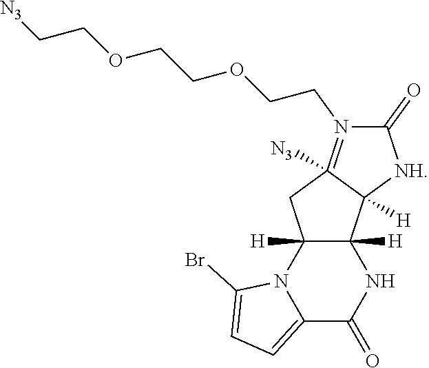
C12=CC=C(Br)N1C1([H])C([H])(NC2=O)C2([H])C([N3])(=N(CCOCCOCC[N3])C(=O)[NH]2)C1
